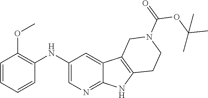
C1=CC(OC)=C(NC2=CN=C3C(=C2)C2=C(N3)CCN(C(=O)OC(C)(C)C)C2)C=C1
